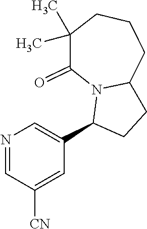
N1=CC([CN])=CC(C2CCC3N2C(=O)C(C)(C)CCC3)=C1
